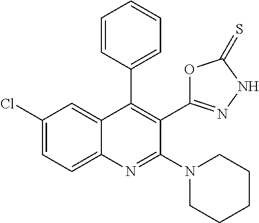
C1(Cl)=CC=C2C(=C1)C(C1=CC=CC=C1)=C(C1=NNC(=S)O1)C(N1CCCCC1)=N2
